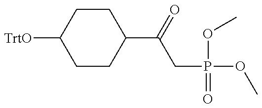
C1CC(C(CP(OC)(=O)OC)=O)CCC1[TrtO]
